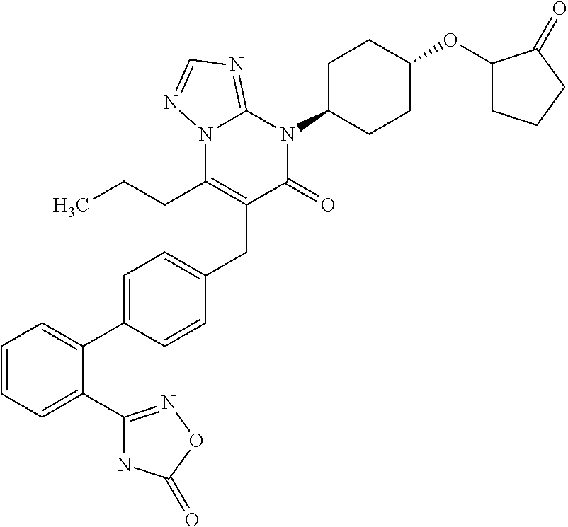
C1=CC=C(C2=NOC(=O)N2)C(C2=CC=C(CC3=C(CCC)N4C(=NC=N4)N(C4CCC(OC5CCCC5=O)CC4)C3=O)C=C2)=C1
